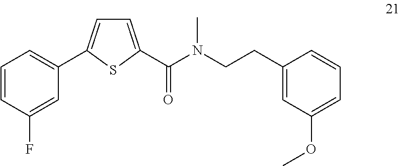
C1(CCN(C)C(=O)C2=CC=C(C3=CC=CC(F)=C3)S2)=CC(OC)=CC=C1
